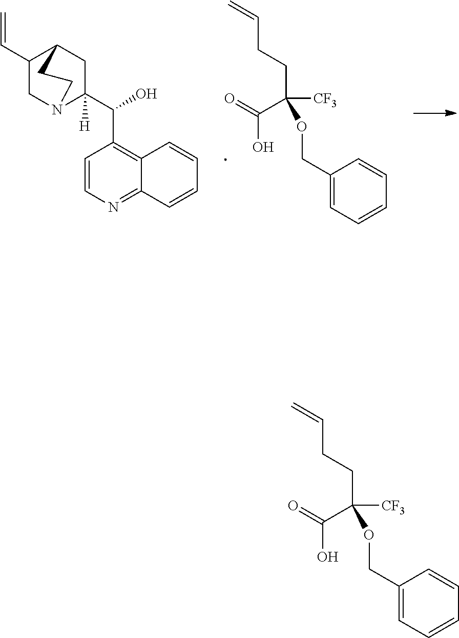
C(C(CCC=C)([CF3])OCC1=CC=CC=C1)(=O)O.C1(C=C)CN2C(C(O)C3=C4C(=NC=C3)C=CC=C4)([H])CC1CC2.C(C(CCC=C)([CF3])OCC1=CC=CC=C1)(=O)O
